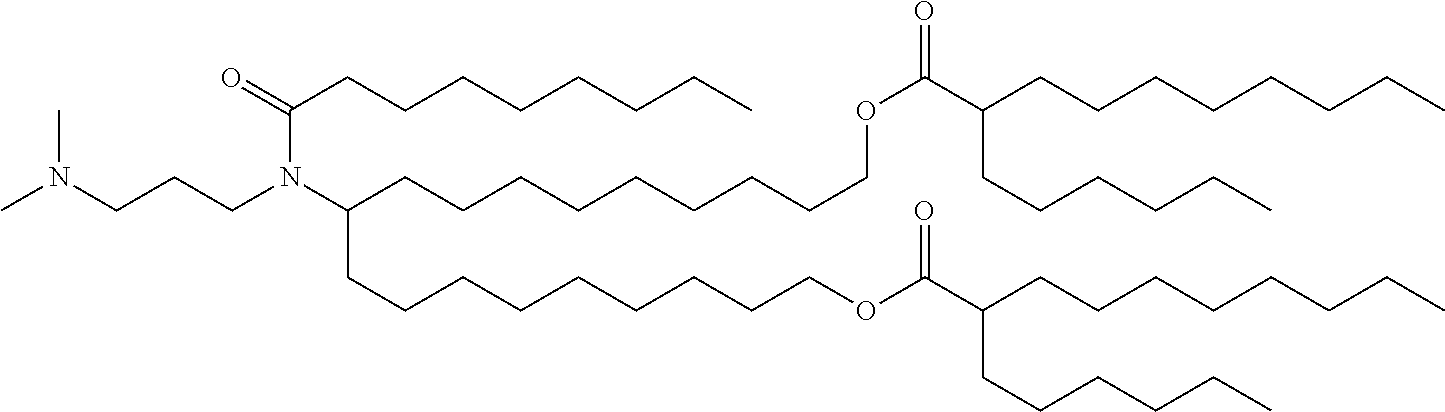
N(CCCN(C(CCCCCCCCCOC(C(CCCCCCCC)CCCCCC)=O)CCCCCCCCCOC(=O)C(CCCCCCCC)CCCCCC)C(=O)CCCCCCCC)(C)C
